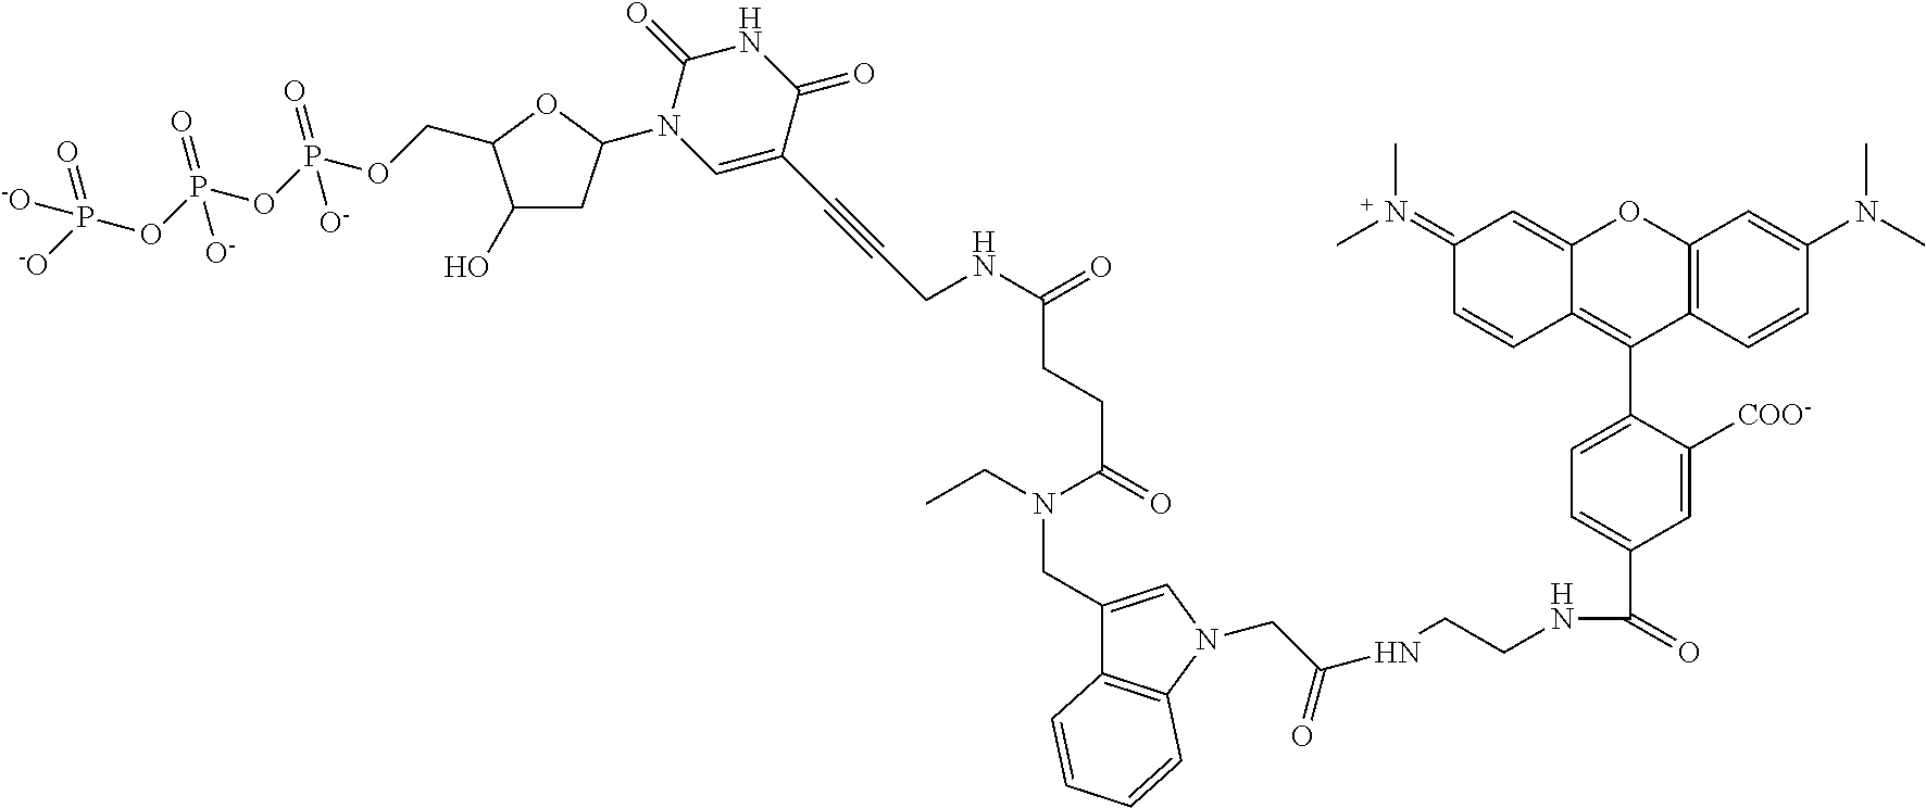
C1(=N(C)C)C=CC2=C(C3=CC=C(C(=O)NCCNC(CN4C5=C(C(CN(C(=O)CCC(NCC#CC6=CN(C7CC(O)C(COP(OP(OP([-O])(=O)[-O])(=O)[O-])(=O)[O-])O7)C(=O)NC6=O)=O)CC)=C4)C=CC=C5)=O)C=C3[COO-])C3=C(OC2=C1)C=C(N(C)C)C=C3
